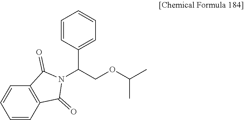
C1=CC(C(COC(C)C)N2C(=O)C3=C(C2=O)C=CC=C3)=CC=C1
